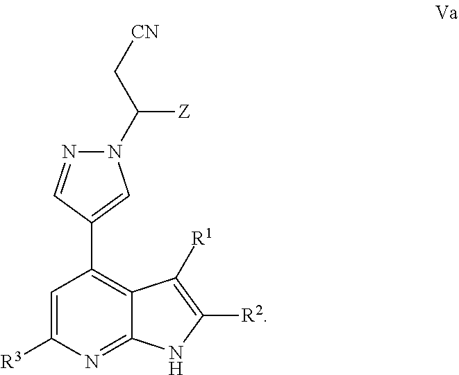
C1=C([R3])N=C2C(=C1C1=CN(C(C[CN])[Z])N=C1)C([R1])=C([R2])N2
